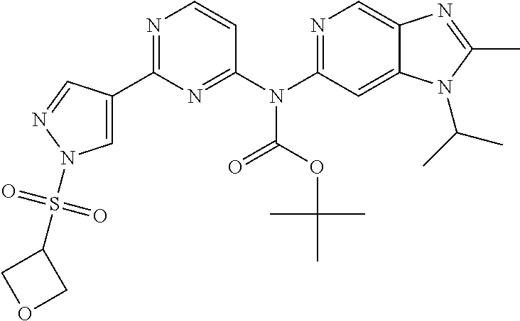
C1(N(C2=NC(C3=CN(S(C4COC4)(=O)=O)N=C3)=NC=C2)C(=O)OC(C)(C)C)=NC=C2C(=C1)N(C(C)C)C(C)=N2
